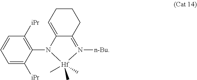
C1=C([iPr])C(N2C3=CCCCC3=N([n-Bu])[Hf]2(C)(C)C)=C([iPr])C=C1
